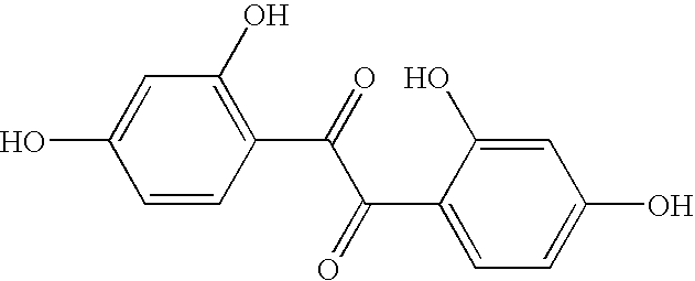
C1=CC(C(=O)C(C2=CC=C(O)C=C2O)=O)=C(O)C=C1O
